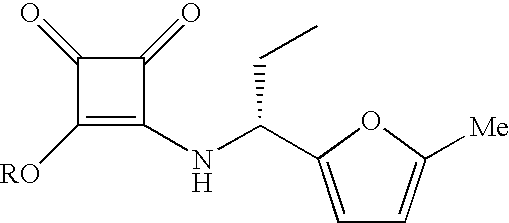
C1(=O)C([RO])=C(NC(CC)C2=CC=C([Me])O2)C1=O
